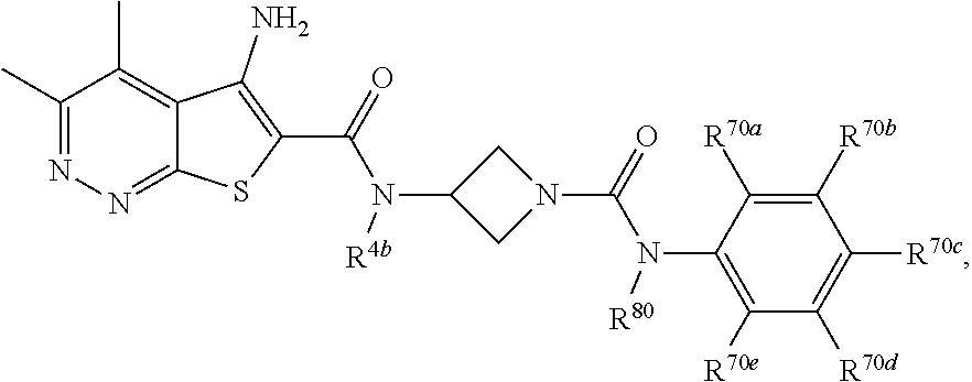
C1(C)=NN=C2C(=C1C)C(N)=C(C(N(C1CN(C(N(C3=C([R70e])C([R70d])=C([R70c])C([R70b])=C3[R70a])[R80])=O)C1)[R4b])=O)S2
